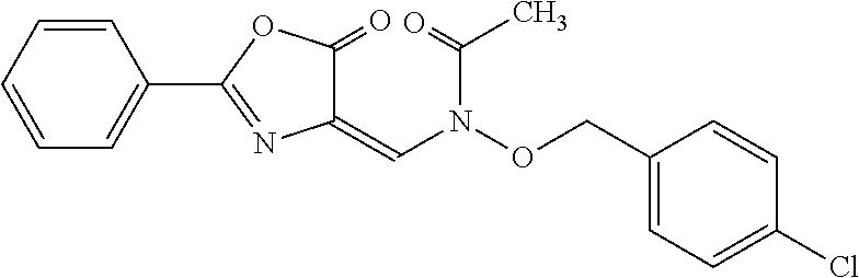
C1=CC=C(C2=NC(=CN(C(C)=O)OCC3=CC=C(Cl)C=C3)C(=O)O2)C=C1
